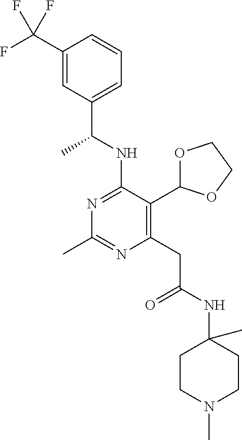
N1=C(NC(C)C2=CC=CC(C(F)(F)F)=C2)C(C2OCCO2)=C(CC(=O)NC2(C)CCN(C)CC2)N=C1C
